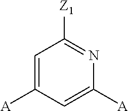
C1=C([A])C=C([A])N=C1[Z1]
